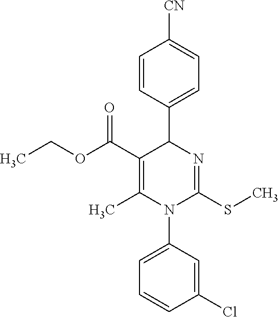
C1=CC(C2C(C(OCC)=O)=C(C)N(C3=CC=CC(Cl)=C3)C(SC)=N2)=CC=C1[CN]
